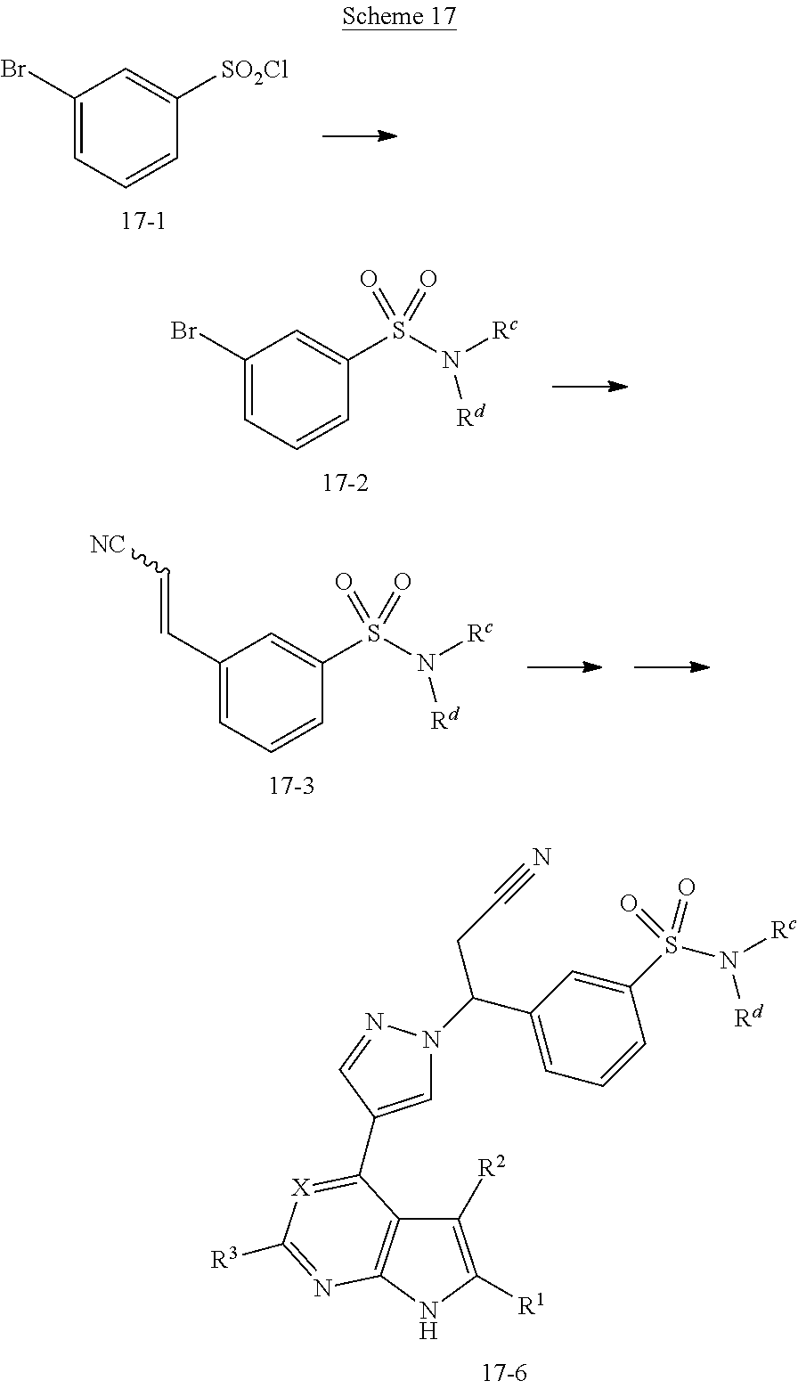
C1([R2])=C([R1])NC2=C1C(C1=CN(C(C3=CC=CC(S(=O)(=O)N([Rc])[Rd])=C3)CC#N)N=C1)=[X]C([R3])=N2.C1(Br)=CC=CC([SO2Cl])=C1.C1(Br)=CC=CC(S(N([Rc])[Rd])(=O)=O)=C1.C1(C=C[NC])=CC=CC(S(=O)(=O)N([Rc])[Rd])=C1
